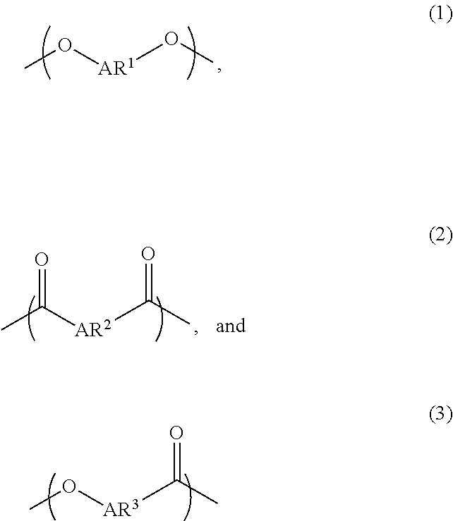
CO[AR1]OC.CC([AR2]C(C)=O)=O.CO[AR3]C(C)=O
